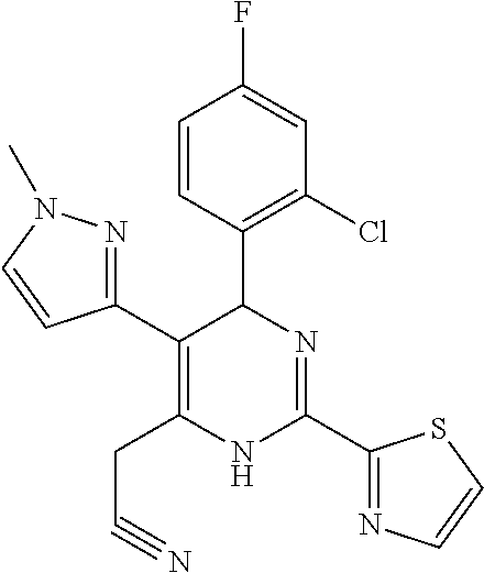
C1=CC(C2C(C3=NN(C)C=C3)=C(CC#N)NC(C3=NC=CS3)=N2)=C(Cl)C=C1F
